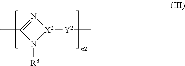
N1=C(C)N([R3])[X2]1[Y2]C
